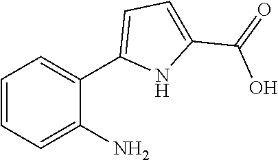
C1=CC=C(N)C(C2=CC=C(C(=O)O)N2)=C1
